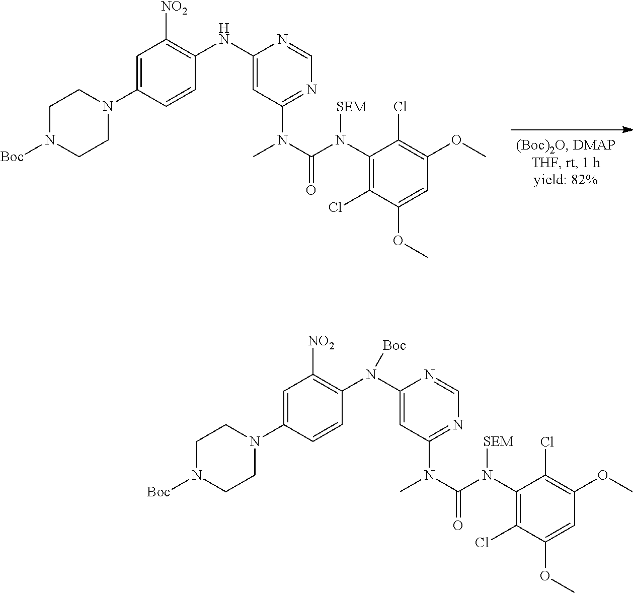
C1=C(N2CCN([Boc])CC2)C=CC(NC2=CC(N(C)C(N(C3=C(Cl)C(OC)=CC(OC)=C3Cl)[SEM])=O)=NC=N2)=C1[NO2].C1=C(N2CCN([Boc])CC2)C=CC(N(C2=CC(N(C)C(N(C3=C(Cl)C(OC)=CC(OC)=C3Cl)[SEM])=O)=NC=N2)[Boc])=C1[NO2]
